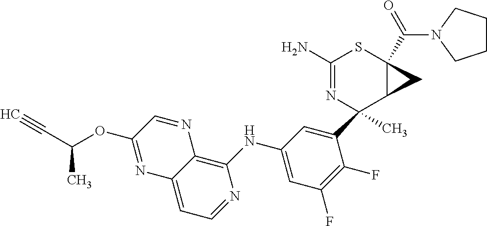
C1(C2(C)N=C(N)SC3(C(=O)N4CCCC4)C2C3)=CC(NC2=C3C(=CC=N2)N=C(OC(C#C)C)C=N3)=CC(F)=C1F
